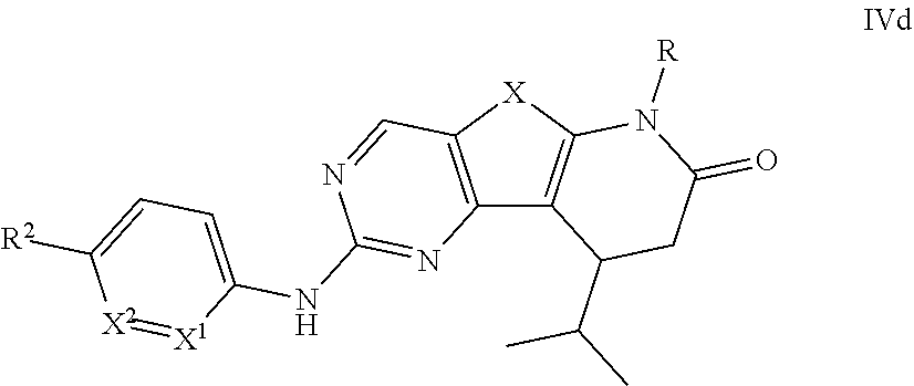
C12=C([X]C3=C1C(C(C)C)CC(=O)N3[R])C=NC(NC1=CC=C([R2])[X2]=[X1]1)=N2
